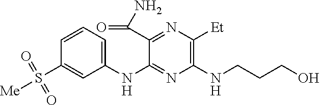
C1(NC2=NC(NCCCO)=C([Et])N=C2C(N)=O)=CC=CC(S([Me])(=O)=O)=C1
